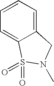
C1=CC=C2C(=C1)S(=O)(=O)N(C)C2
